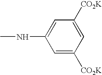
C1=C(NC)C=C([CO2K])C=C1[CO2K]
